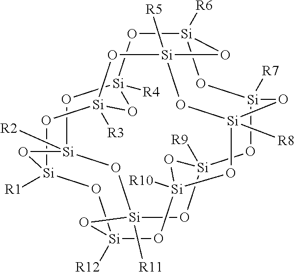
[Si]12([R6])O[Si]3([R4])O[Si]4([R2])O[Si]5([R11])O[Si]6([R9])O[Si]([R7])(O1)O[Si]1([R8])O[Si]([R10])(O[Si]([R12])(O[Si]([R1])(O[Si]([R3])(O[Si]([R5])(O1)O2)O3)O4)O5)O6
